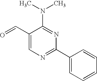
C1(C=O)=CN=C(C2=CC=CC=C2)N=C1N(C)C
